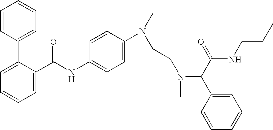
C1=C(C(NC2=CC=C(N(C)CCN(C(C(=O)NCCC)C3=CC=CC=C3)C)C=C2)=O)C(C2=CC=CC=C2)=CC=C1
